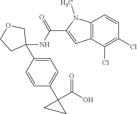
C12=C(C(Cl)=C(Cl)C=C1)C=C(C(NC1(C3=CC=C(C4(C(O)=O)CC4)C=C3)COCC1)=O)N2C
